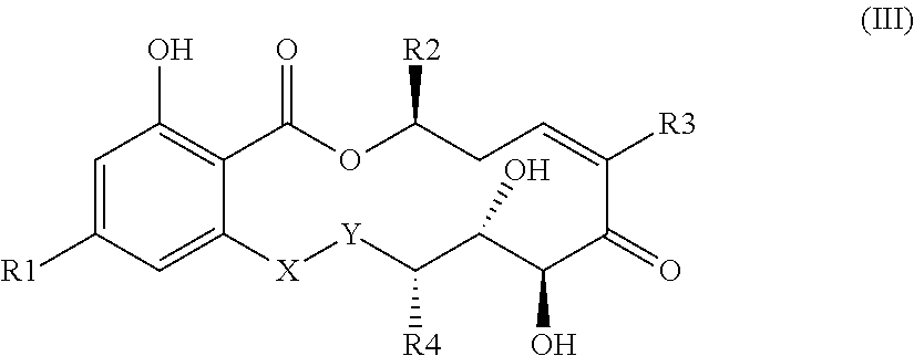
C1([R1])=CC(O)=C2C(=C1)[X][Y]C([R4])C(O)C(O)C(=O)C([R3])=CCC([R2])OC2=O
